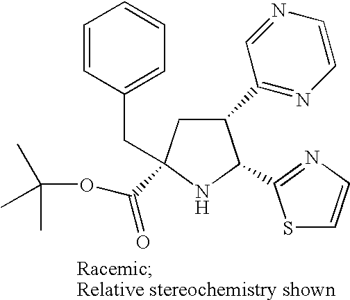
C1(C2=NC=CN=C2)CC(C(OC(C)(C)C)=O)(CC2=CC=CC=C2)NC1C1=NC=CS1
